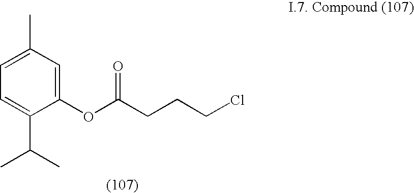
C1(OC(CCCCl)=O)=CC(C)=CC=C1C(C)C
